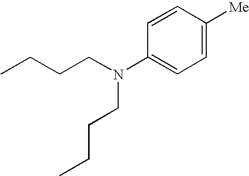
C1=CC([Me])=CC=C1N(CCCC)CCCC
